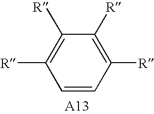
C1=CC([R])=C([R])C([R])=C1[R]
